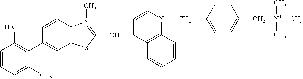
C1=CC=C(C)C(C2=CC3=C(C=C2)[N+](C)=C(C=C2C=CN(CC4=CC=C(C[N+](C)(C)C)C=C4)C4=C2C=CC=C4)S3)=C1C
